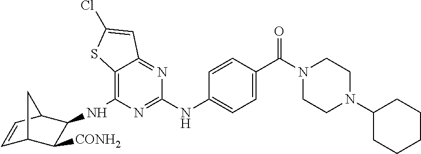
C12=C(NC3C([CONH2])C4C=CC3C4)N=C(NC3=CC=C(C(N4CCN(C5CCCCC5)CC4)=O)C=C3)N=C1C=C(Cl)S2
